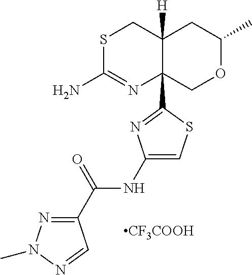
S1C(N)=NC2(C3=NC(NC(C4=NN(C)N=C4)=O)=CS3)C([H])(C1)CC(C)OC2.[CF3COOH]
